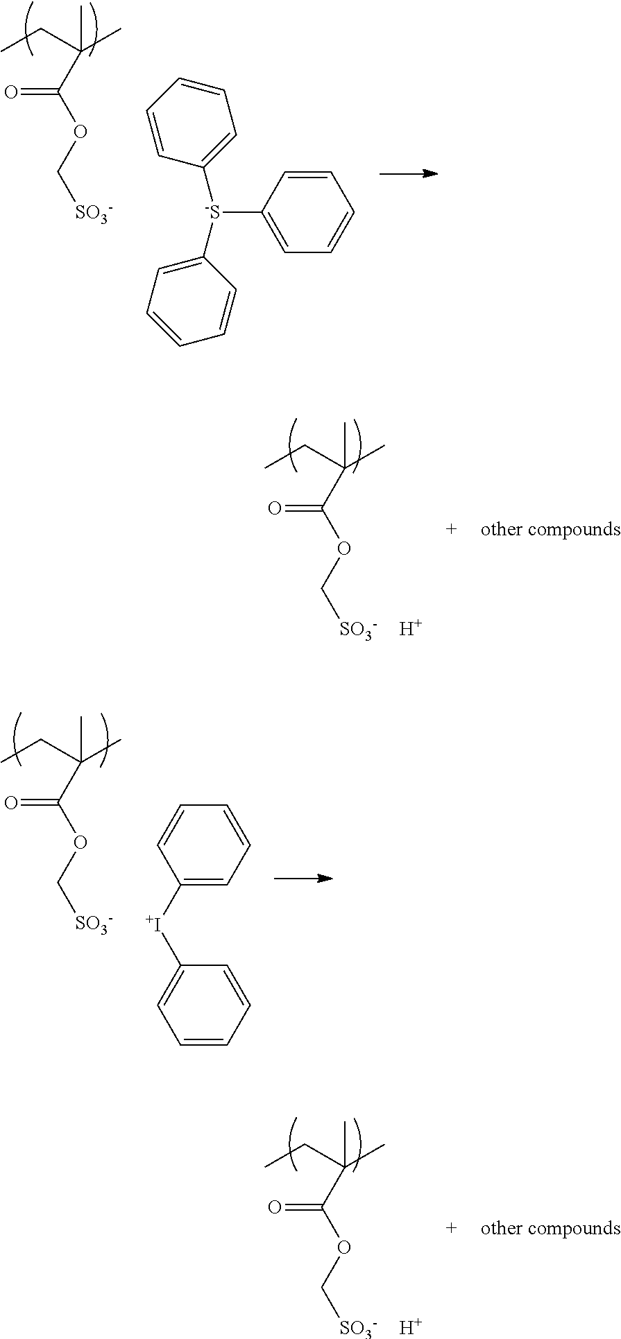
CCC(C)(C)C(OC[SO3-])=O.[H].CCC(C)(C)C(OC[SO3-])=O.[H].CCC(C)(C)C(OC[SO3-])=O.C1=CC=CC([-S](C2=CC=CC=C2)C2=CC=CC=C2)=C1.CCC(C)(C)C(OC[SO3-])=O.C1([I+]C2=CC=CC=C2)=CC=CC=C1
